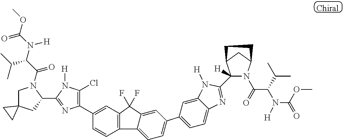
C1C2(CC(C3=NC(C4=CC5=C(C=C4)C4=CC=C(C6=CC=C7C(=C6)N([H])C(C6([H])N(C(=O)C(C(C)C)N([H])C(OC)=O)C8CC6CC8)=N7)C=C4C5(F)F)=C(Cl)N3[H])N1C(=O)C(C(C)C)N([H])C(=O)OC)CC2
